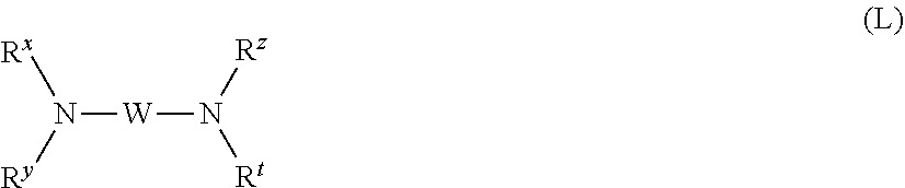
N([W]N([Rz])[Rt])([Ry])[Rx]
